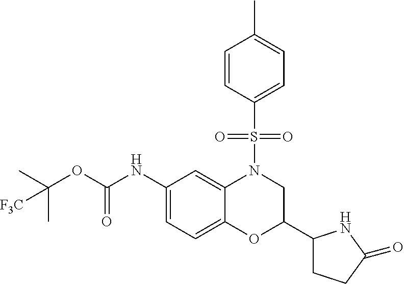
C1=CC(S(N2C3=CC(NC(OC(C)(C)[F3C])=O)=CC=C3OC(C3CCC(=O)N3)C2)(=O)=O)=CC=C1C
